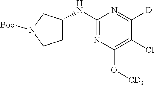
C1(NC2CCN([Boc])C2)=NC(O[CD3])=C(Cl)C([D])=N1
